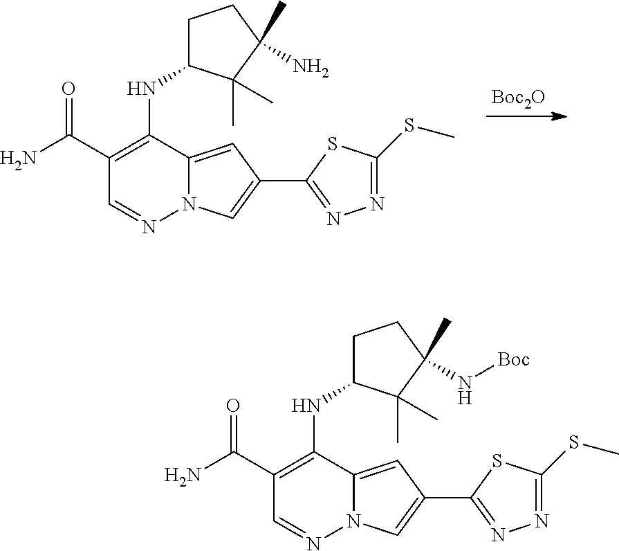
O=C(C1=C(NC2CCC(C)(N)C2(C)C)C2=CC(C3=NN=C(SC)S3)=CN2N=C1)N.[Boc2O].O=C(C1=C(NC2CCC(C)(N[Boc])C2(C)C)C2=CC(C3=NN=C(SC)S3)=CN2N=C1)N
